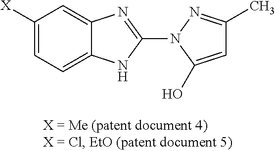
C12=CC([X])=CC=C1NC(N1N=C(C)C=C1O)=N2
